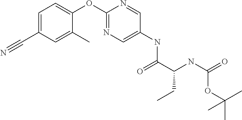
C1(C#N)=CC=C(OC2=NC=C(NC(=O)C(NC(=O)OC(C)(C)C)CC)C=N2)C(C)=C1
